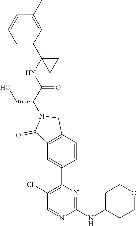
C(N1C(=O)C2=C(C1)C=CC(C1=C(Cl)C=NC(NC3CCOCC3)=N1)=C2)(CO)C(=O)NC1(C2=CC=CC(C)=C2)CC1
